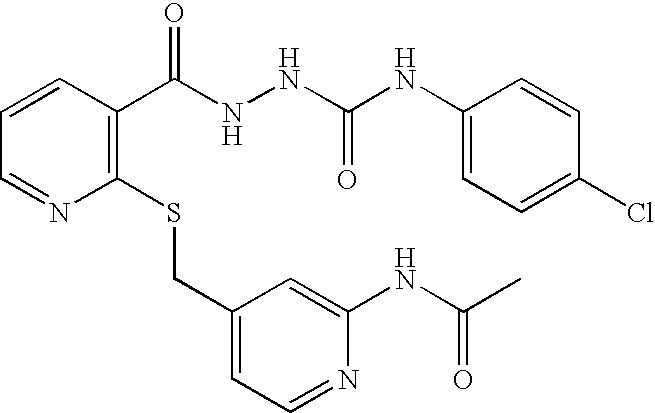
C1(CSC2=C(C(NNC(NC3=CC=C(Cl)C=C3)=O)=O)C=CC=N2)=CC=NC(NC(C)=O)=C1
